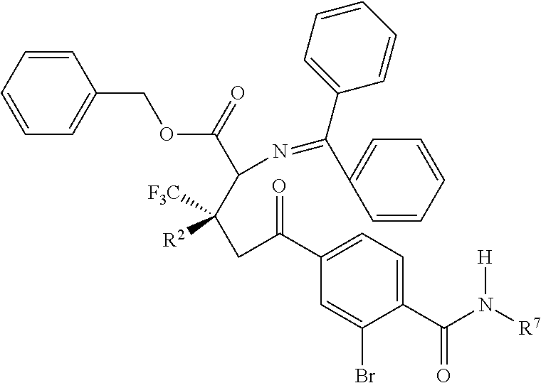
C1(C(N([R7])[H])=O)=CC=C(C(CC(C(N=C(C2=CC=CC=C2)C2=CC=CC=C2)C(=O)OCC2=CC=CC=C2)([F3C])[R2])=O)C=C1Br
